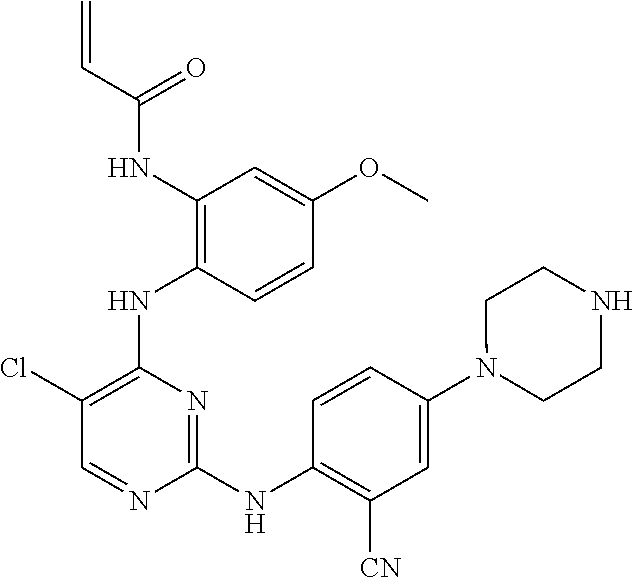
N(C1=C(NC2=C(Cl)C=NC(NC3=C([CN])C=C(N4CCNCC4)C=C3)=N2)C=CC(OC)=C1)C(C=C)=O
